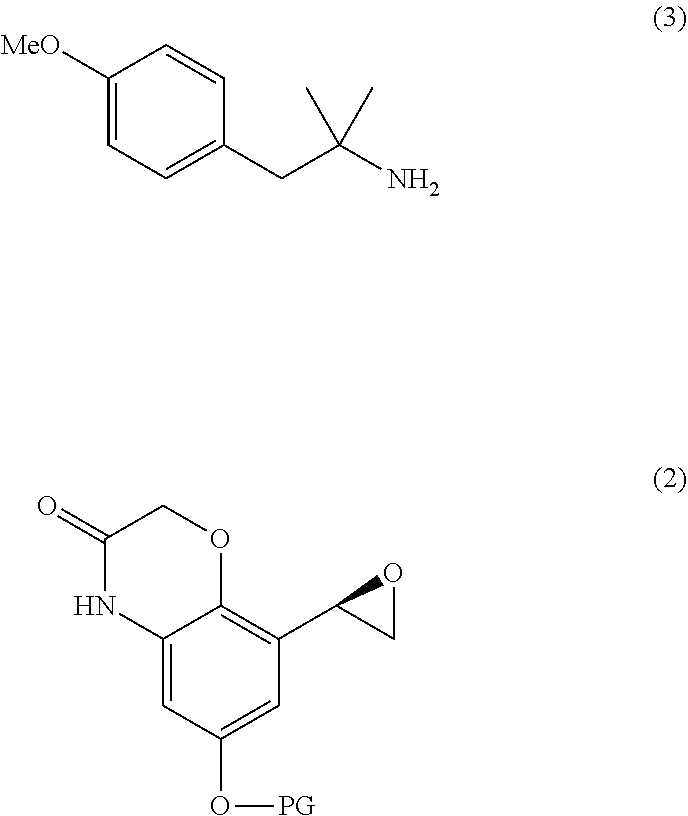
C12=CC(O[PG])=CC(C3CO3)=C1OCC(=O)N2.NC(CC1=CC=C([MeO])C=C1)(C)C
